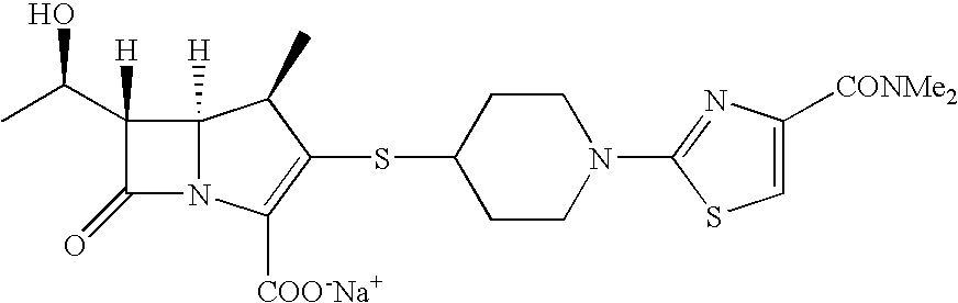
C12([H])N(C([COO-Na+])=C(SC3CCN(C4=NC([CONMe2])=CS4)CC3)C1C)C(=O)C2([H])C(C)O
